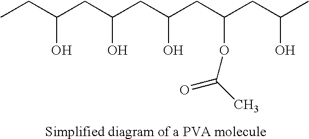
CCC(CC(CC(CC(CC(C)O)OC(=O)C)O)O)O
